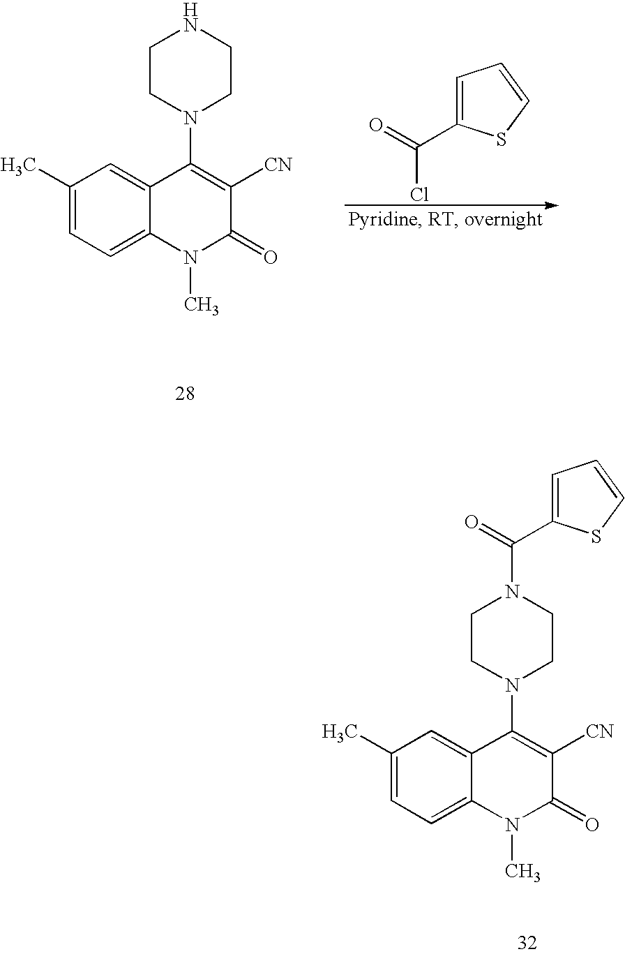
C1(C)=CC=C2C(=C1)C(N1CCNCC1)=C([CN])C(=O)N2C.C(Cl)(=O)C1=CC=CS1.C1(C)=CC=C2C(=C1)C(N1CCN(C(=O)C3=CC=CS3)CC1)=C([CN])C(=O)N2C
